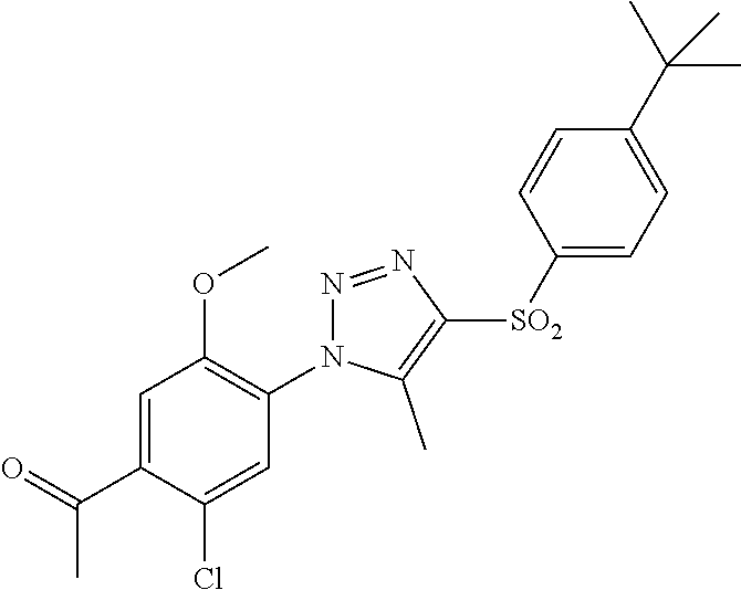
C1=C(C(=O)C)C(Cl)=CC(N2N=NC([SO2]C3=CC=C(C(C)(C)C)C=C3)=C2C)=C1OC
